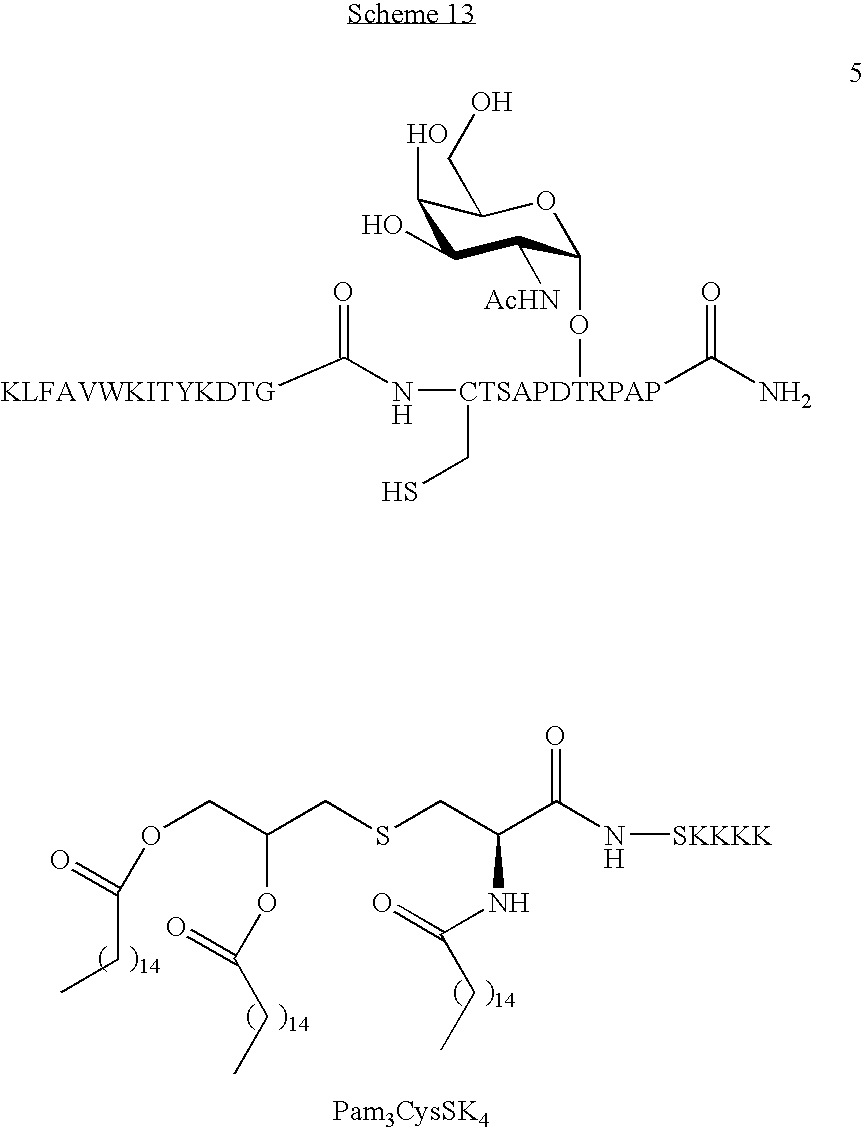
O(CC(CSCC(C(N[SKKKK])=O)NC(=O)CC)OC(CC)=O)C(=O)CC.[KLFAVWKITYKDTG]C(N[CTSAPDTRPAP](C(N)=O)(OC1C([AcHN])C(O)C(O)C(CO)O1)CS)=O
